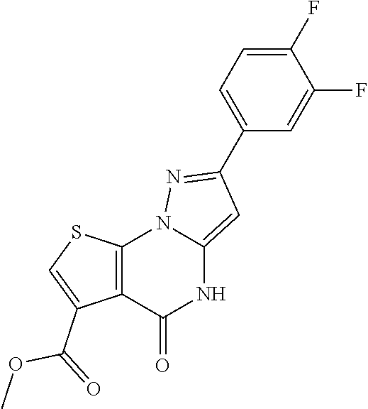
C1(F)=CC=C(C2=NN3C(=C2)NC(=O)C2=C3SC=C2C(=O)OC)C=C1F
